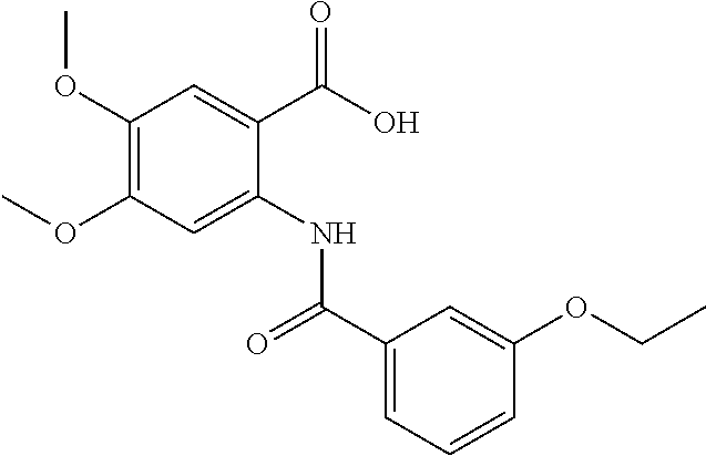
C(C1=CC(OC)=C(OC)C=C1NC(=O)C1=CC=CC(OCC)=C1)(O)=O
